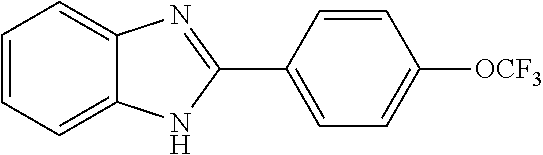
C1=CC=C2C(=C1)N=C(C1=CC=C([OCF3])C=C1)N2
